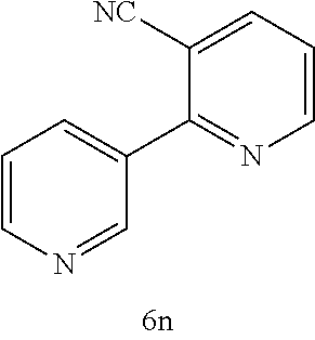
C1=CN=CC(C2=NC=CC=C2[CN])=C1
